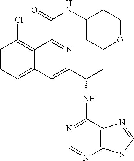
C1=CC=C2C(=C1Cl)C(C(NC1CCOCC1)=O)=NC(C(NC1=NC=NC3=C1N=CS3)C)=C2
